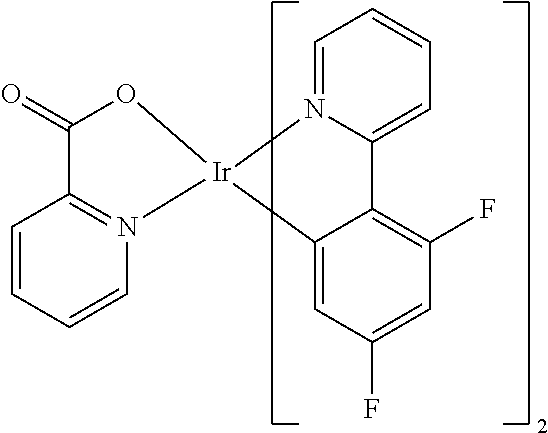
C1=CC=CN2=C1C(=O)O[Ir]21N2=CC=CC=C2C2=C(F)C=C(F)C=C12
